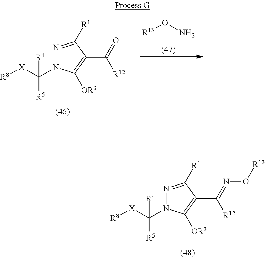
N1=C([R1])C(C([R12])=O)=C([OR3])N1C([X][R8])([R5])[R4].[R13]ON.N1=C([R1])C(C([R12])=NO[R13])=C([OR3])N1C([X][R8])([R5])[R4]
